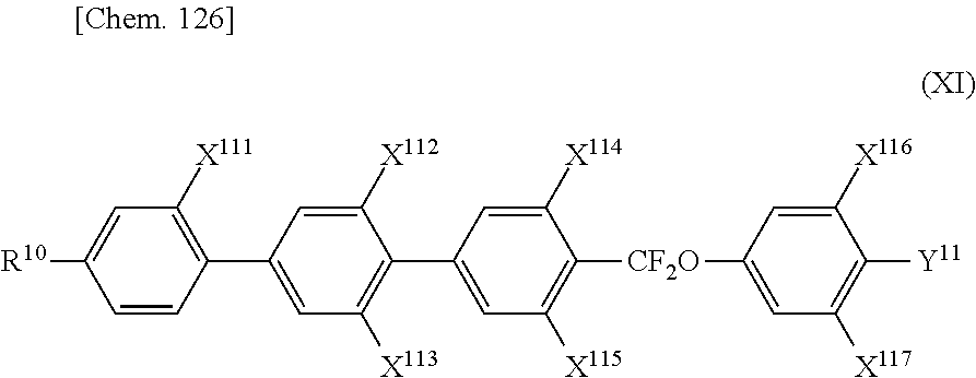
C1=C([X112])C(C2=CC([X115])=C([CF2O]C3=CC([X117])=C([Y11])C([X116])=C3)C([X114])=C2)=C([X113])C=C1C1=C([X111])C=C([R10])C=C1
